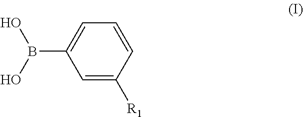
C1=C([R1])C=CC=C1B(O)O
